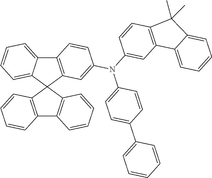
C12=C(C3(C4=CC=CC=C14)C1=C(C4=C3C=CC=C4)C=CC=C1)C=C(N(C1=CC3=C(C=C1)C(C)(C)C1=CC=CC=C31)C1=CC=C(C3=CC=CC=C3)C=C1)C=C2
